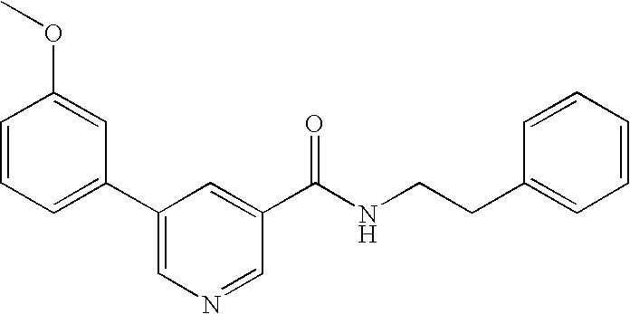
C1=CC(OC)=CC(C2=CN=CC(C(NCCC3=CC=CC=C3)=O)=C2)=C1
